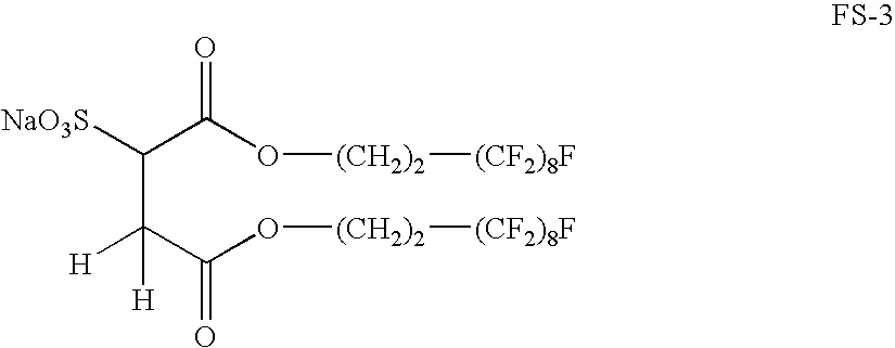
C(C([NaO3S])C(O[(CH2)2][(CF2)8F])=O)(C(O[(CH2)2][(CF2)8F])=O)([H])[H]
